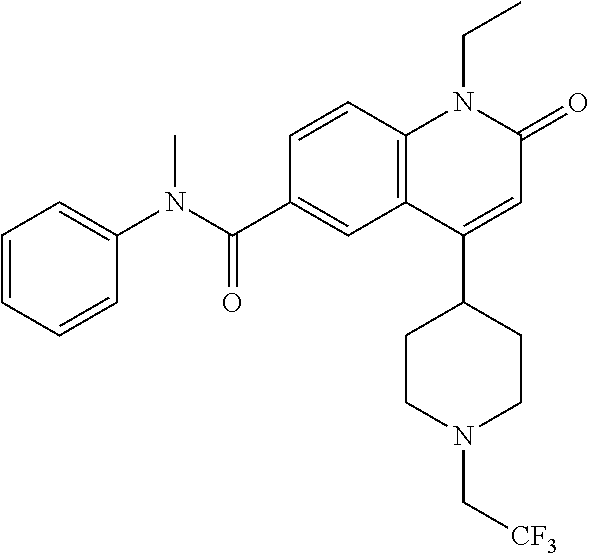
C1(N(C(C2=CC3=C(C=C2)N(CC)C(=O)C=C3C2CCN(C[CF3])CC2)=O)C)=CC=CC=C1
